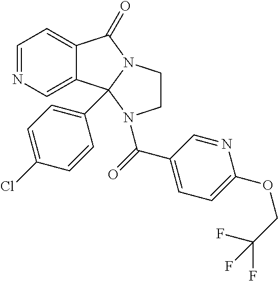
C1=NC=C2C(=C1)C(=O)N1CCN(C(C3=CC=C(OCC(F)(F)F)N=C3)=O)C21C1=CC=C(Cl)C=C1
